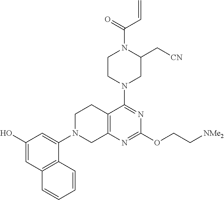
C12=C(N=C(OCC[NMe2])N=C1N1CC(C[CN])N(C(=O)C=C)CC1)CN(C1=CC(O)=CC3=C1C=CC=C3)CC2
